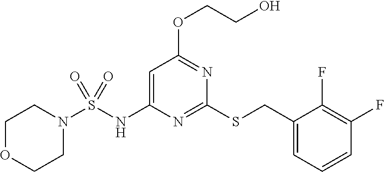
C1(SCC2=CC=CC(F)=C2F)=NC(NS(N2CCOCC2)(=O)=O)=CC(OCCO)=N1
